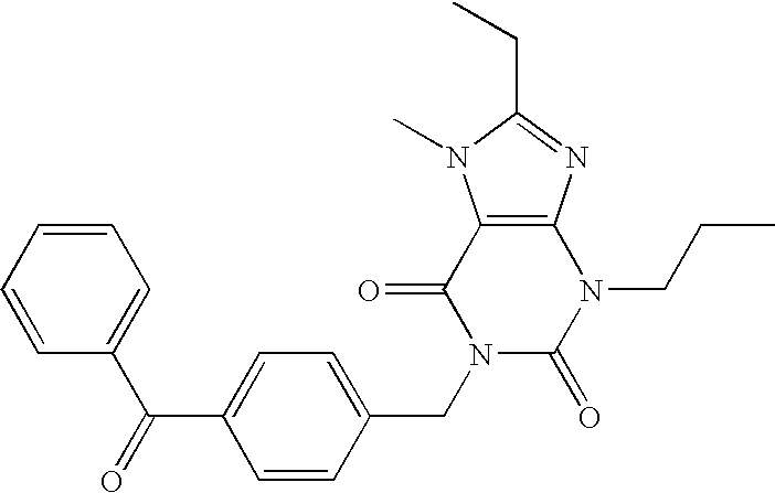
C12=C(N=C(CC)N1C)N(CCC)C(=O)N(CC1=CC=C(C(=O)C3=CC=CC=C3)C=C1)C2=O
